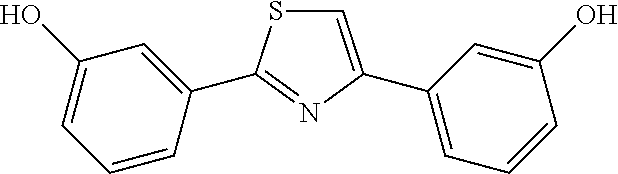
C1=C(C2=CC=CC(O)=C2)N=C(C2=CC(O)=CC=C2)S1
